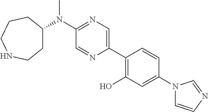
N(C1=NC=C(C2=C(O)C=C(N3C=CN=C3)C=C2)N=C1)(C)C1CCNCCC1
